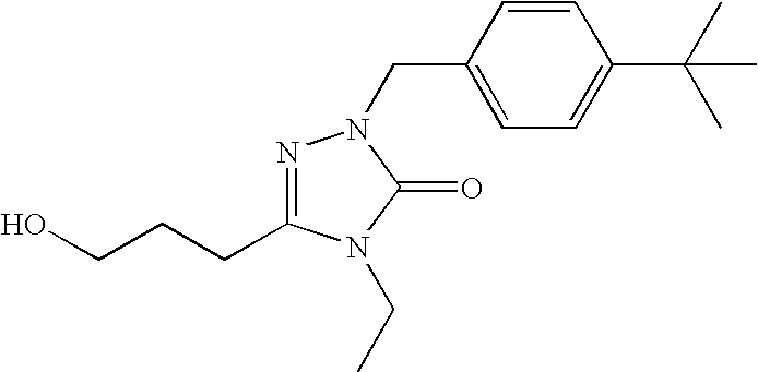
OCCCC1=NN(CC2=CC=C(C(C)(C)C)C=C2)C(=O)N1CC
